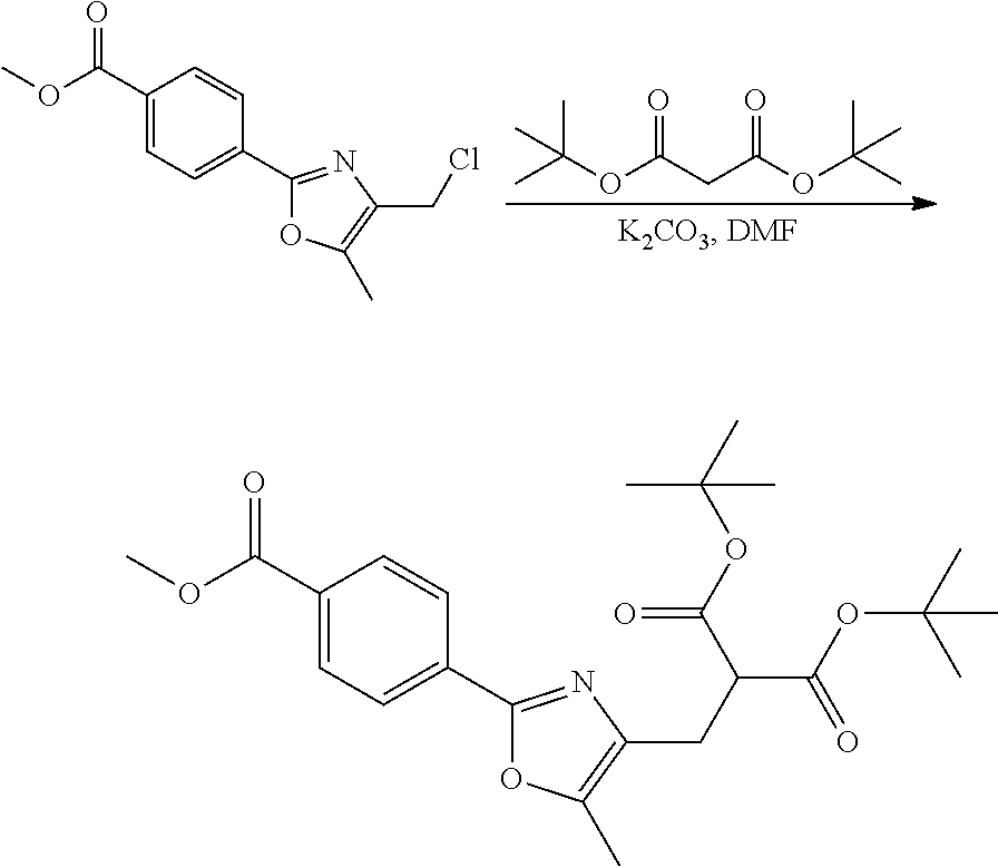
CC(OC(CC(OC(C)(C)C)=O)=O)(C)C.C1(C(OC)=O)=CC=C(C2=NC(CCl)=C(C)O2)C=C1.C1(C(OC)=O)=CC=C(C2=NC(CC(C(OC(C)(C)C)=O)C(OC(C)(C)C)=O)=C(C)O2)C=C1
